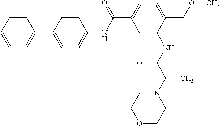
C1=CC=CC=C1C1=CC=C(NC(C2=CC=C(COC)C(NC(C(N3CCOCC3)C)=O)=C2)=O)C=C1
